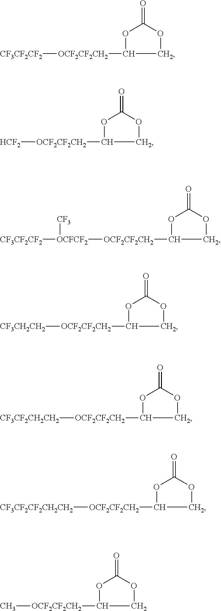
O1C([OCF2CF2CH2][CF3CF2CF2])COC1=O.O1C([OCF2CF2CH2][HCF2])COC1=O.O1C([OCF2CF2CH2][OCFCF2]([CF3CF2CF2])[CF3])COC1=O.O1C([OCF2CF2CH2][CF3CH2CH2])COC1=O.O1C([OCF2CF2CH2][CF3CF2CH2CH2])COC1=O.O1C([OCF2CF2CH2][CF3CF2CF2CH2CH2])COC1=O.O1C([OCF2CF2CH2]C)COC1=O
